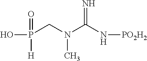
OP(CN(C(N[PO2H2])=N)C)(=O)[H]
